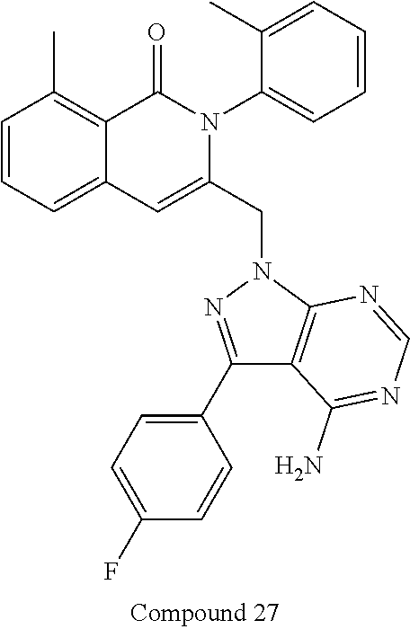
C1=CC=C2C(=C1C)C(=O)N(C1=CC=CC=C1C)C(CN1N=C(C3=CC=C(F)C=C3)C3=C1N=CN=C3N)=C2
